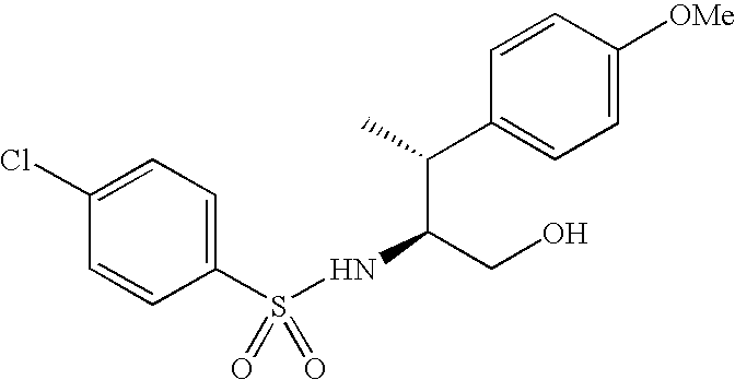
C1(Cl)=CC=C(S(NC(CO)C(C2=CC=C([OMe])C=C2)C)(=O)=O)C=C1
